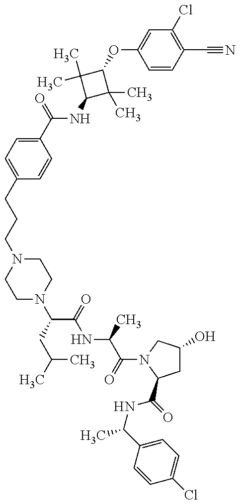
C1(CCCN2CCN(C(CC(C)C)C(=O)NC(C(=O)N3CC(O)CC3C(=O)NC(C)C3=CC=C(Cl)C=C3)C)CC2)=CC=C(C(=O)NC2C(C)(C)C(OC3=CC(Cl)=C(C#N)C=C3)C2(C)C)C=C1
